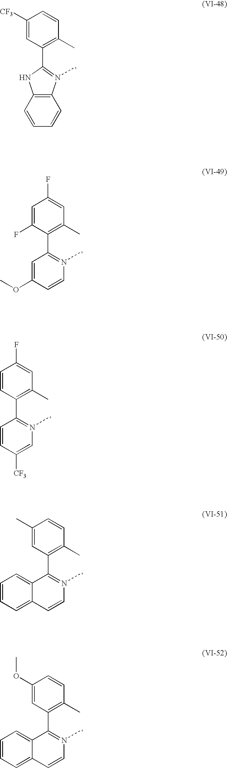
C1=C(F)C(C2=N(C)C=CC(OC)=C2)=C(C)C=C1F.C1=CC(C2=N(C)C=C([CF3])C=C2)=C(C)C=C1F.C1(C)=CC(C2=N(C)C=CC3=CC=CC=C23)=C(C)C=C1.C1(OC)=CC(C2=N(C)C=CC3=CC=CC=C23)=C(C)C=C1.C1(C2=C(C)C=CC([CF3])=C2)=N(C)C2=C(N1)C=CC=C2
